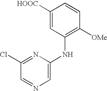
C1([HOOC])=CC(NC2=CN=CC(Cl)=N2)=C([OMe])C=C1
